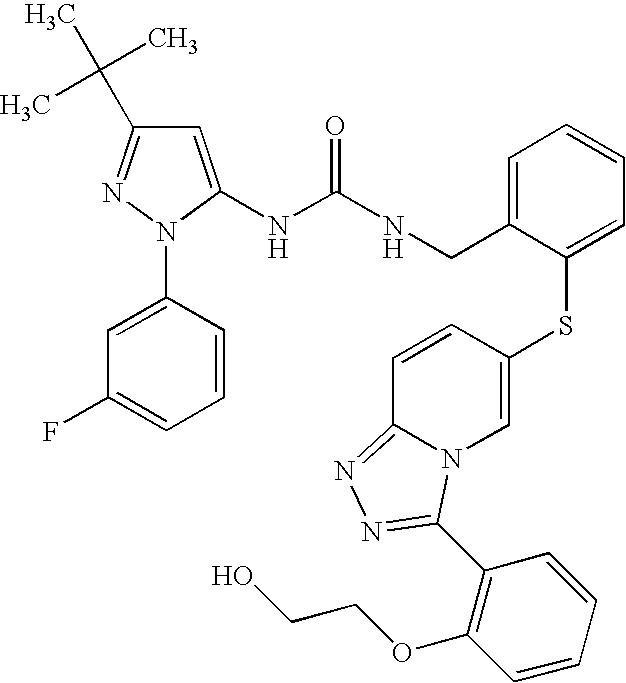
C1=C(NC(NCC2=CC=CC=C2SC2=CN3C(=NN=C3C3=C(OCCO)C=CC=C3)C=C2)=O)N(C2=CC(F)=CC=C2)N=C1C(C)(C)C
